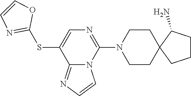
S(C1=CN=C(N2CCC3(CC2)CCCC3N)N2C1=NC=C2)C1=NC=CO1
